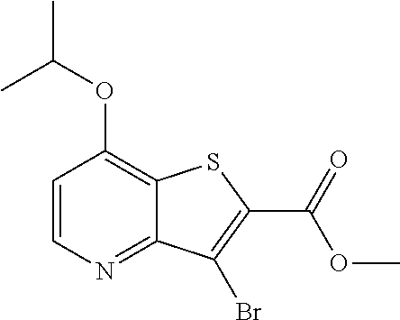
C1=CN=C2C(=C1OC(C)C)SC(C(=O)OC)=C2Br
